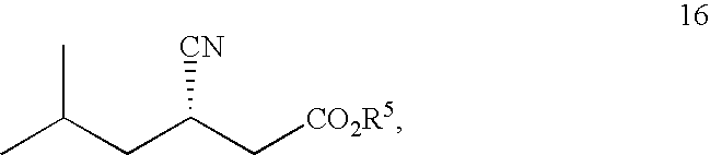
CC(CC(C[CO2R5])[CN])C
